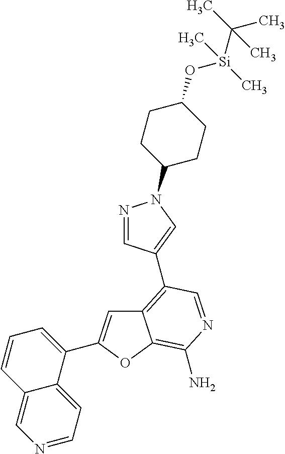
C12=C(C3=CN(C4CCC(O[Si](C(C)(C)C)(C)C)CC4)N=C3)C=NC(N)=C1OC(C1=CC=CC3=CN=CC=C13)=C2
